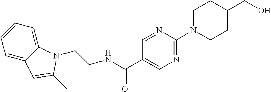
C1=CC=C2C(=C1)C=C(C)N2CCNC(C1=CN=C(N2CCC(CO)CC2)N=C1)=O
